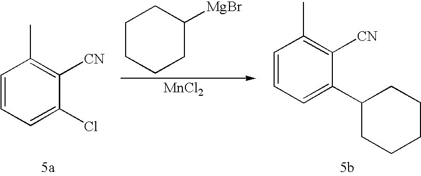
C1=CC=C(Cl)C([CN])=C1C.[MnCl2].C1CCCC([MgBr])C1.C1=CC=C(C2CCCCC2)C([CN])=C1C
